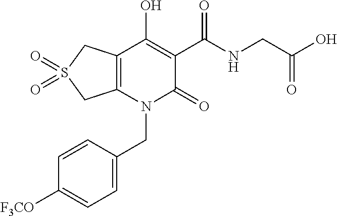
C(N1C(=O)C(C(NCC(O)=O)=O)=C(O)C2=C1CS(=O)(=O)C2)C1=CC=C([F3CO])C=C1
